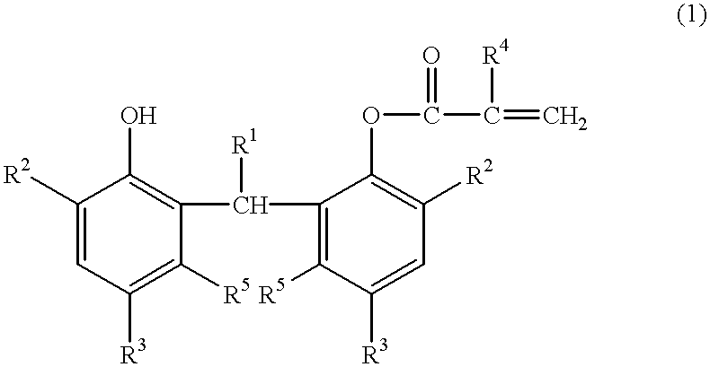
C1([R2])=CC([R3])=C([R5])C(C(C2=C([R5])C([R3])=CC([R2])=C2OC(C(=C)[R4])=O)[R1])=C1O
